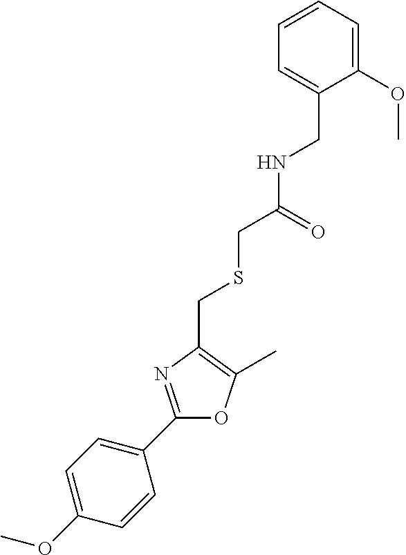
COC1=CC=C(C2=NC(CSCC(NCC3=CC=CC=C3OC)=O)=C(C)O2)C=C1
